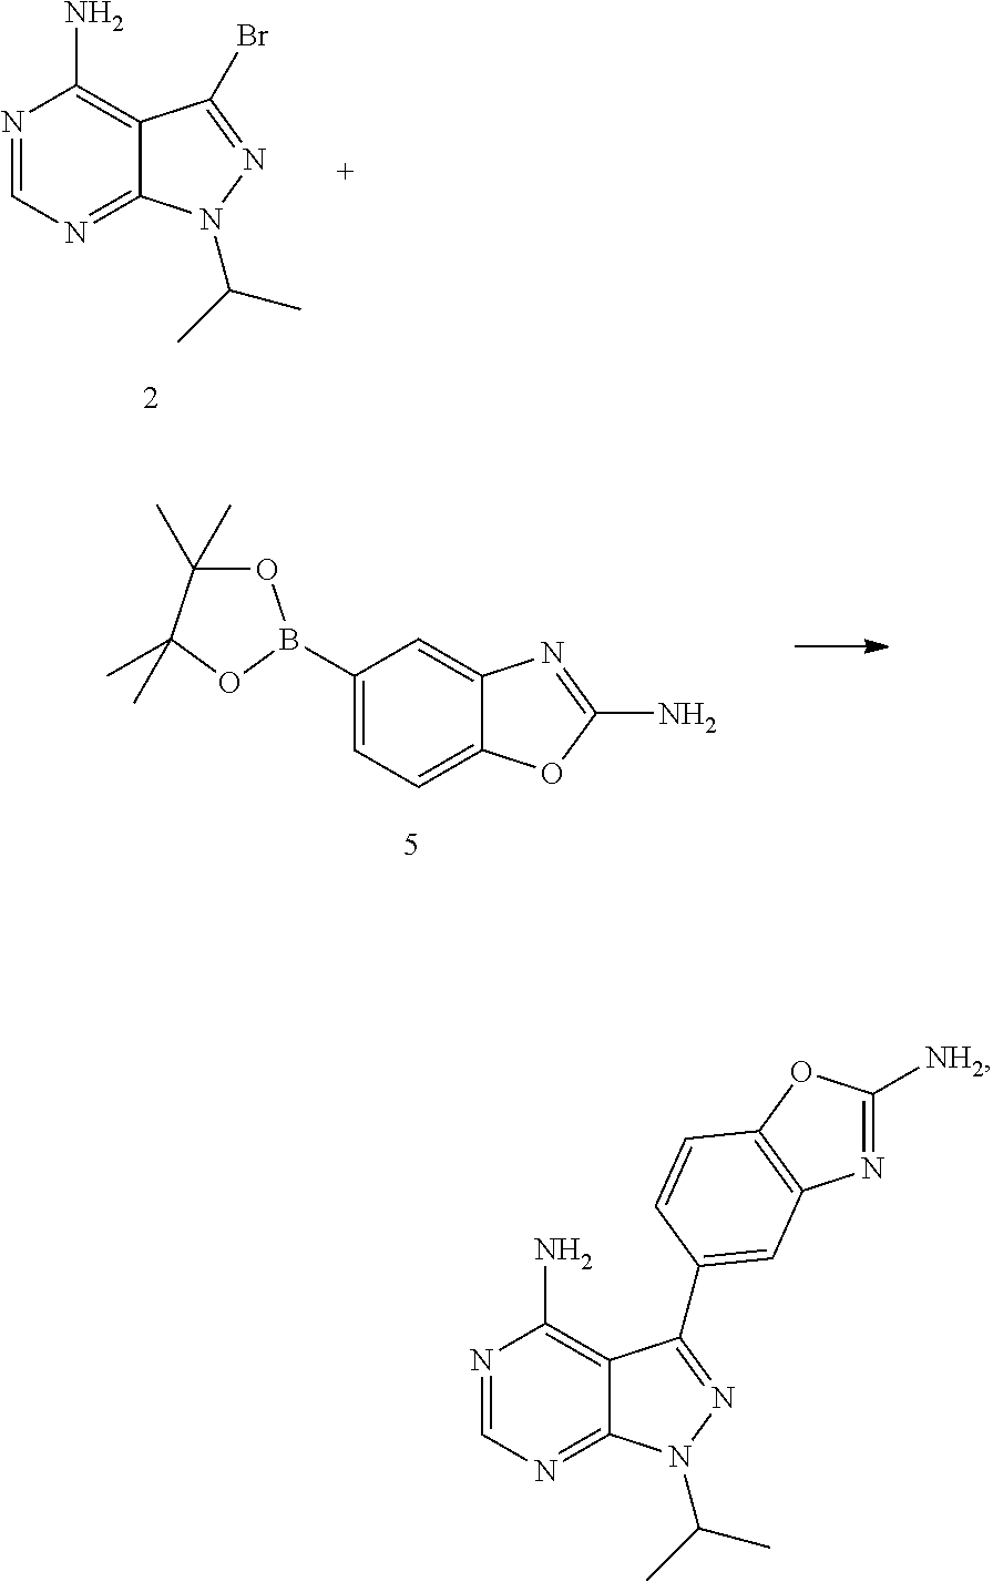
C1(B2OC(C)(C)C(C)(C)O2)=CC=C2C(=C1)N=C(N)O2.N1=CN=C2C(=C1N)C(Br)=NN2C(C)C.N1=CN=C2C(=C1N)C(C1=CC3=C(OC([NH2])=N3)C=C1)=NN2C(C)C
